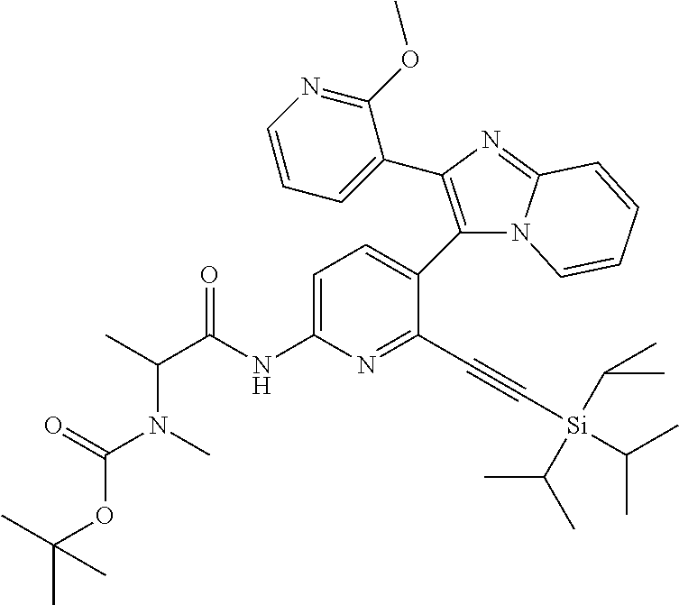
C1=C(NC(C(C)N(C)C(=O)OC(C)(C)C)=O)N=C(C#C[Si](C(C)C)(C(C)C)C(C)C)C(C2=C(C3=CC=CN=C3OC)N=C3N2C=CC=C3)=C1
